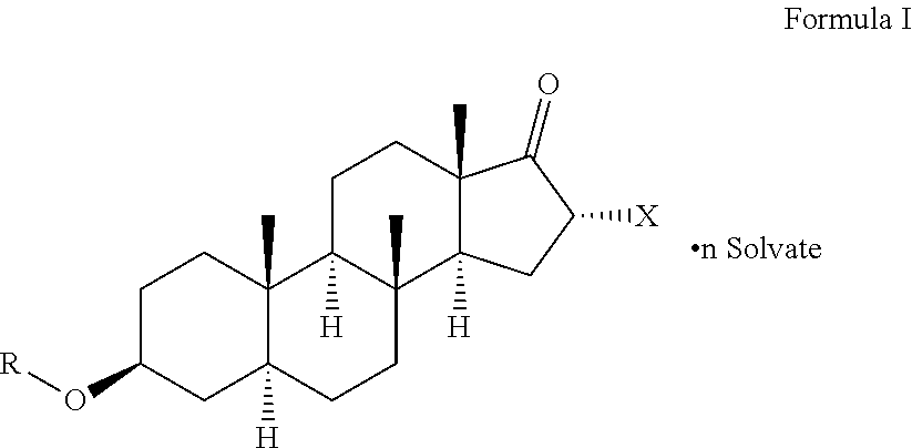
C1C(O[R])CC2([H])C(C)(C1)C1([H])C(C)(CC2)C2([H])C(C)(CC1)C(=O)C([X])C2
